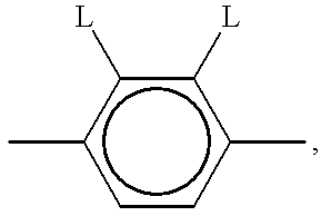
c1(C)ccc(C)c([L])c1[L]
